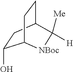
[Me]C1([H])C2CCC(C(O)C2)[NBoc]1
